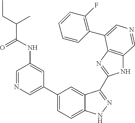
C1(C2=CN=CC(NC(=O)C(CC)C)=C2)=CC=C2C(=C1)C(C1=NC3=C(N1)C=NC=C3C1=C(F)C=CC=C1)=NN2
